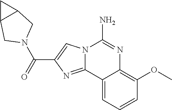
N12C(=NC(C(=O)N3CC4C(C3)C4)=C1)C1=CC=CC(OC)=C1N=C2N
